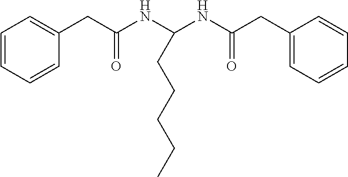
C1=CC=CC(CC(NC(NC(CC2=CC=CC=C2)=O)CCCCC)=O)=C1
